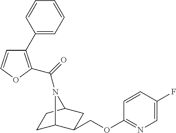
C1C2C(COC3=NC=C(F)C=C3)CC(C1)N2C(=O)C1=C(C2=CC=CC=C2)C=CO1
